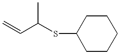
CC(C=C)SC1CCCCC1
